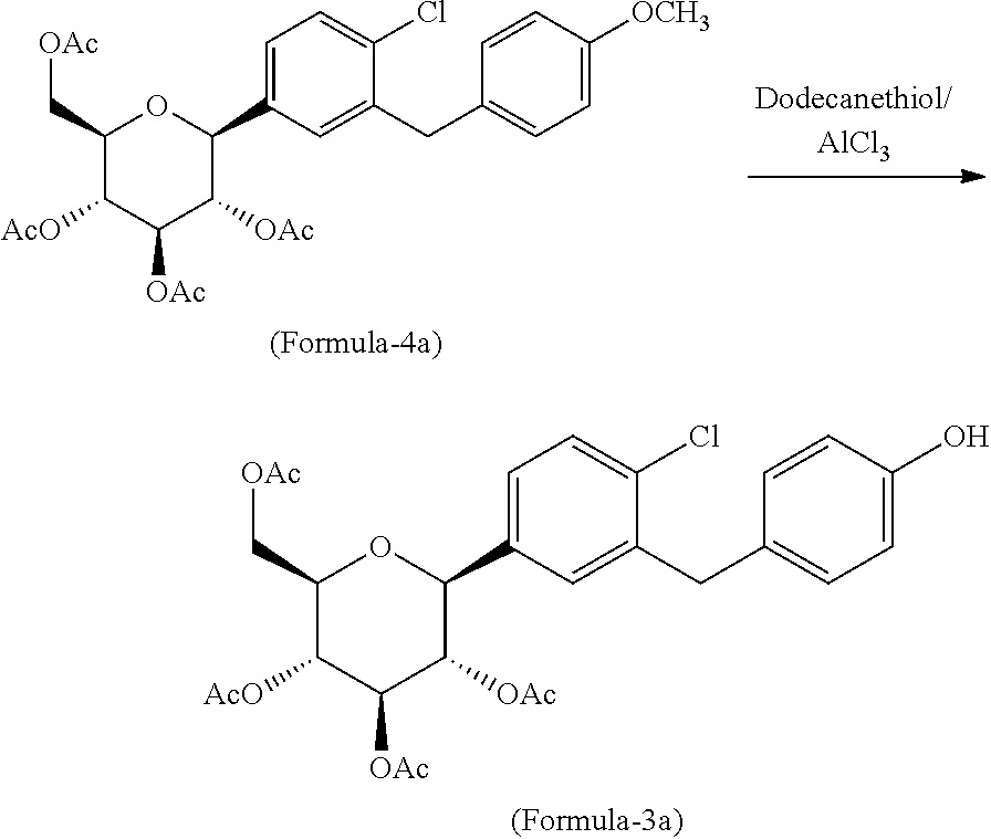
C1(C[OAc])C([AcO])C([OAc])C([OAc])C(C2=CC=C(Cl)C(CC3=CC=C(O)C=C3)=C2)O1.C1(C[OAc])C([AcO])C([OAc])C([OAc])C(C2=CC=C(Cl)C(CC3=CC=C([OCH3])C=C3)=C2)O1
